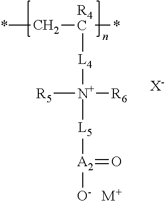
*C[R4C](*)[L4][N+]([R5])([R6])[L5][A2](=O)[O-].[M+].[X-]
